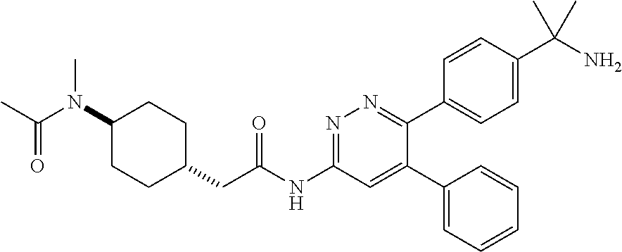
C1(N(C(=O)C)C)CCC(CC(NC2=NN=C(C3=CC=C(C(N)(C)C)C=C3)C(C3=CC=CC=C3)=C2)=O)CC1
